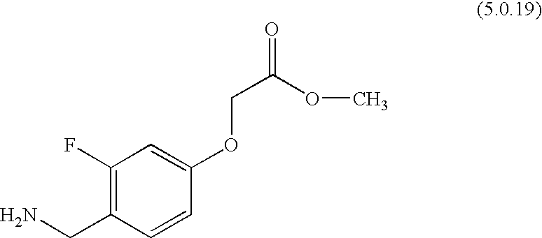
C1(F)=C(CN)C=CC(OCC(OC)=O)=C1
